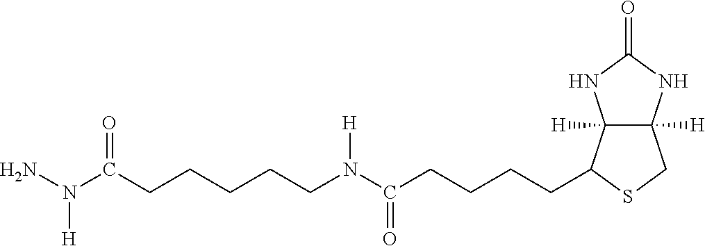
C12([H])C([H])(NC(=O)N1)CSC2CCCCC(N(CCCCCC(N(N)[H])=O)[H])=O
